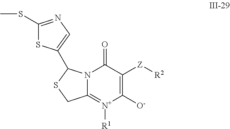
C12=[N+]([R1])C([O-])=C([Z][R2])C(=O)N1C(C1=CN=C(SC)S1)SC2
